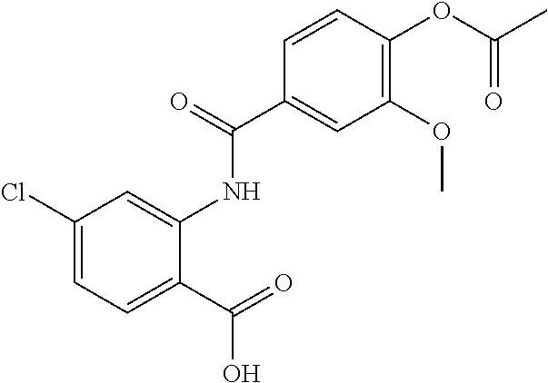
ClC1=CC=C(C(=O)O)C(NC(=O)C2=CC(OC)=C(OC(C)=O)C=C2)=C1
